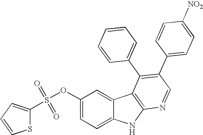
S1C(S(OC2=CC=C3C(=C2)C2=C(N3)N=CC(C3=CC=C([NO2])C=C3)=C2C2=CC=CC=C2)(=O)=O)=CC=C1
